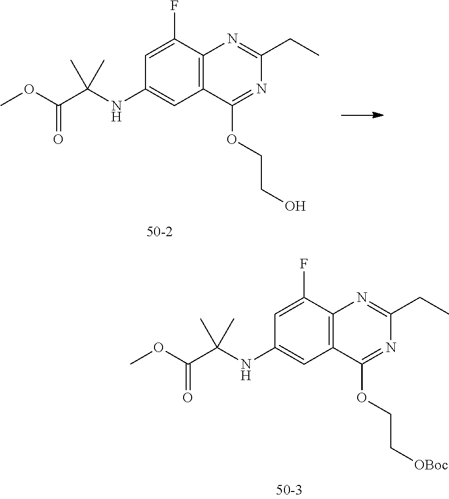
C1=C(F)C2=C(C=C1NC(C(OC)=O)(C)C)C(OCC[OBoc])=NC(CC)=N2.C1=C(F)C2=C(C=C1NC(C(OC)=O)(C)C)C(OCCO)=NC(CC)=N2
